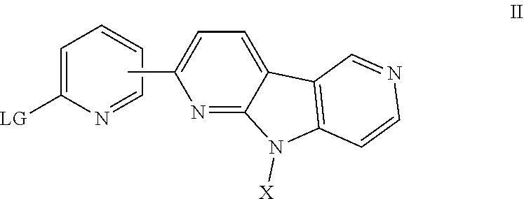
N1=CC=CC=C1[LG].N1=C2C(=CC=C1C)C1=C(N2[X])C=CN=C1
